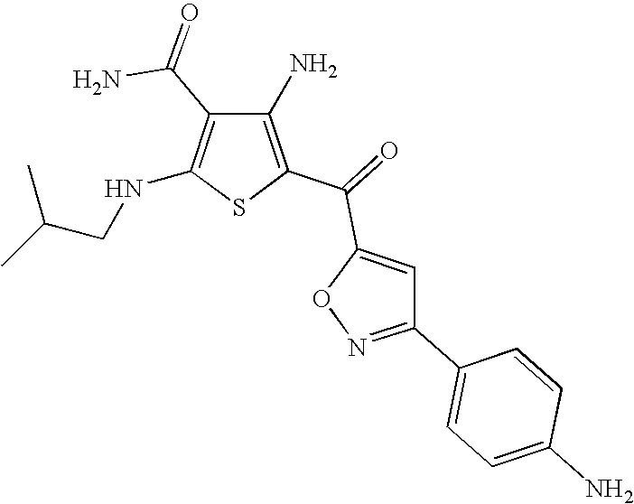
C1(N)=C(C(=O)C2=CC(C3=CC=C(N)C=C3)=NO2)SC(NCC(C)C)=C1C(=O)N
